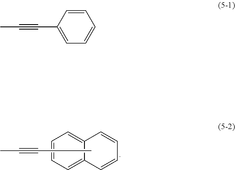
C1=CC=C2C=CC=CC2=C1.CC#CC.C1=CC(C#CC)=CC=C1
